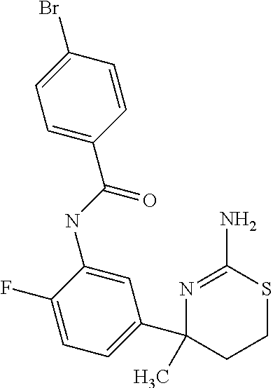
N1=C(N)SCCC1(C)C1=CC=C(F)C(NC(=O)C2=CC=C(Br)C=C2)=C1
